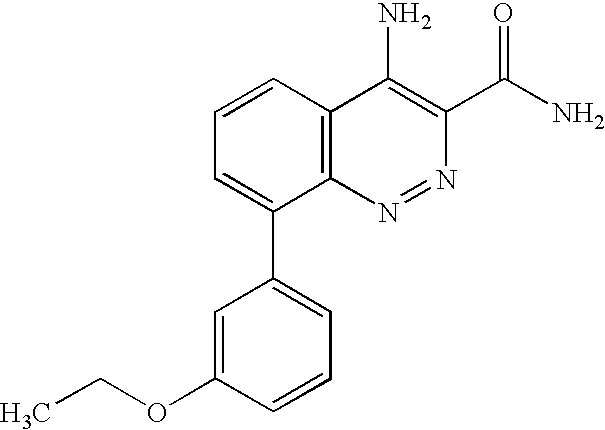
C1=CC2=C(C(C3=CC=CC(OCC)=C3)=C1)N=NC(C(N)=O)=C2N
